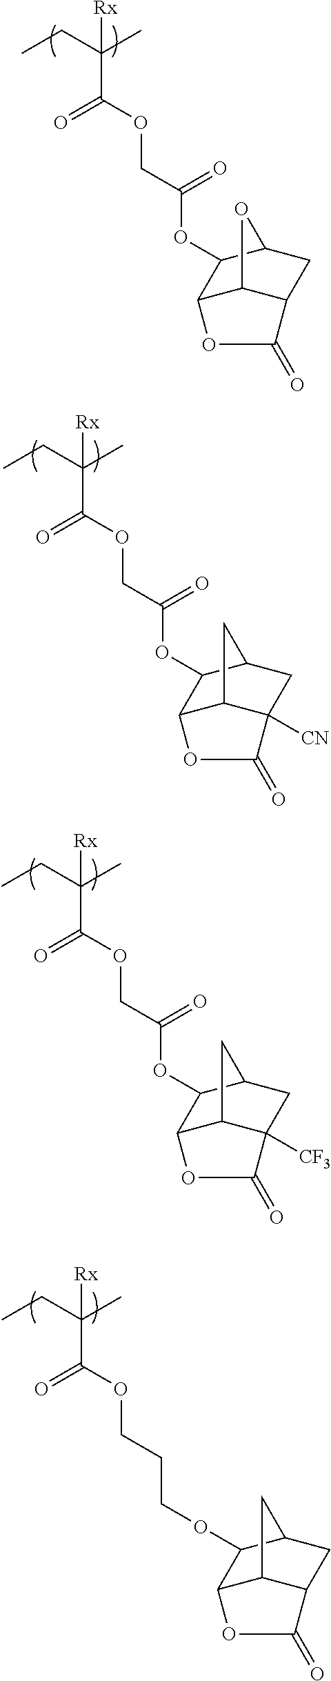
[Rx]C(CC)(C)C(=O)OCC(=O)OC1C2C3C(CC1O3)C(=O)O2.[Rx]C(CC)(C)C(=O)OCC(=O)OC1C2C3C([CN])(CC1C3)C(=O)O2.[Rx]C(CC)(C)C(=O)OCC(=O)OC1C2C3C([CF3])(CC1C3)C(=O)O2.[Rx]C(CC)(C)C(=O)OCCCOC1C2C3C(CC1C3)C(=O)O2
